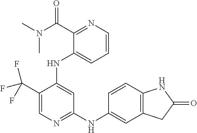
C1(C(F)(F)F)=CN=C(NC2=CC3=C(C=C2)NC(=O)C3)C=C1NC1=CC=CN=C1C(=O)N(C)C
